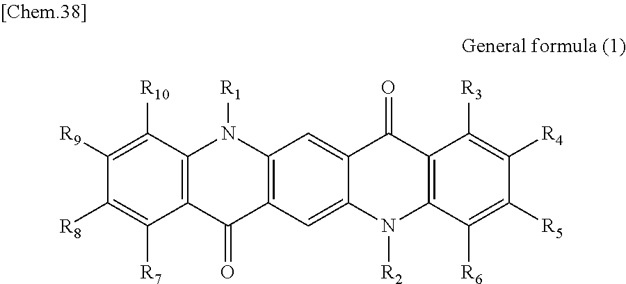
C1([R9])=C([R10])C2=C(C([R7])=C1[R8])C(=O)C1=C(N2[R1])C=C2C(=C1)N([R2])C1=C(C2=O)C([R3])=C([R4])C([R5])=C1[R6]
